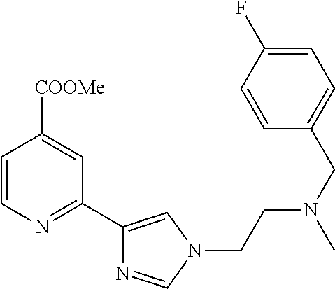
C1=CN=C(C2=CN(CCN(CC3=CC=C(F)C=C3)C)C=N2)C=C1[COOMe]
